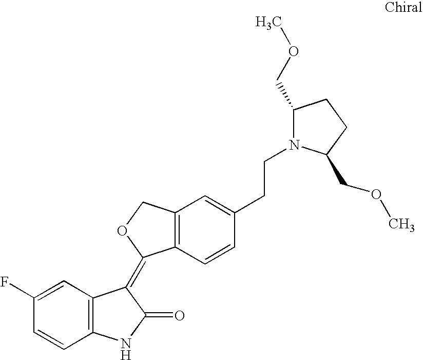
C1=C(F)C=CC2=C1C(=C1C3=C(CO1)C=C(CCN1C(COC)CCC1COC)C=C3)C(=O)N2
